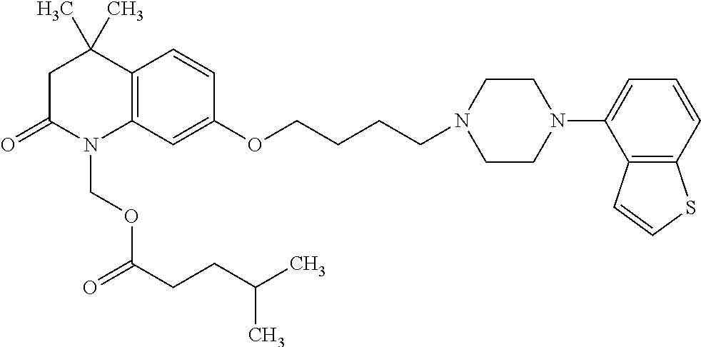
C1C(=O)N(COC(=O)CCC(C)C)C2=C(C1(C)C)C=CC(OCCCCN1CCN(C3=CC=CC4=C3C=CS4)CC1)=C2
